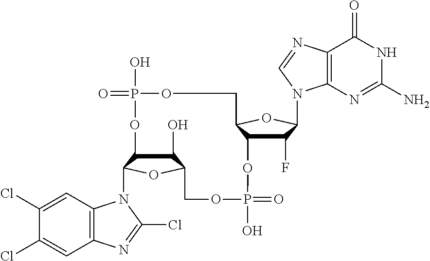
C1(O)C2C(N3C4=C(C=C(Cl)C(Cl)=C4)N=C3Cl)OC1COP(O)(=O)OC1C(F)C(N3C4=C(C(=O)NC(N)=N4)N=C3)OC1COP(O)(=O)O2
